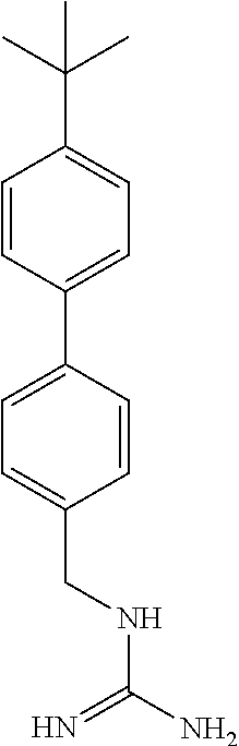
C1=CC(C2=CC=C(CNC(N)=N)C=C2)=CC=C1C(C)(C)C
